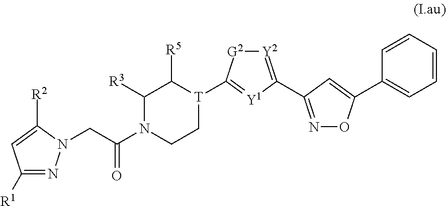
C1([R1])=NN(CC(N2CC[T](C3=[Y1]C(C4=NOC(C5=CC=CC=C5)=C4)=[Y2][G2]3)C([R5])C2[R3])=O)C([R2])=C1
